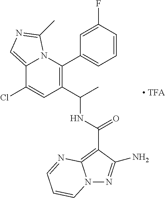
C1(Cl)=CC(C(C)NC(=O)C2=C3N(N=C2N)C=CC=N3)=C(C2=CC=CC(F)=C2)N2C1=CN=C2C
